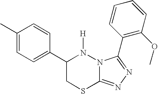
C1=C(C)C=CC(C2CSC3=NN=C(C4=C(OC)C=CC=C4)N3N2[H])=C1
